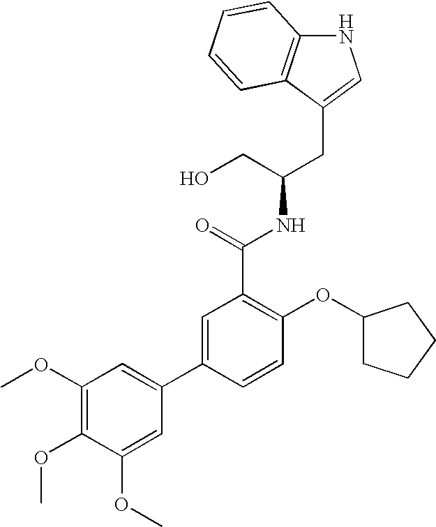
C12=C(C(CC(CO)NC(=O)C3=C(OC4CCCC4)C=CC(C4=CC(OC)=C(OC)C(OC)=C4)=C3)=CN1)C=CC=C2
